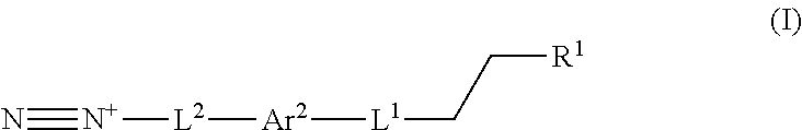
N#[N+][L2][Ar2][L1]CC[R1]
